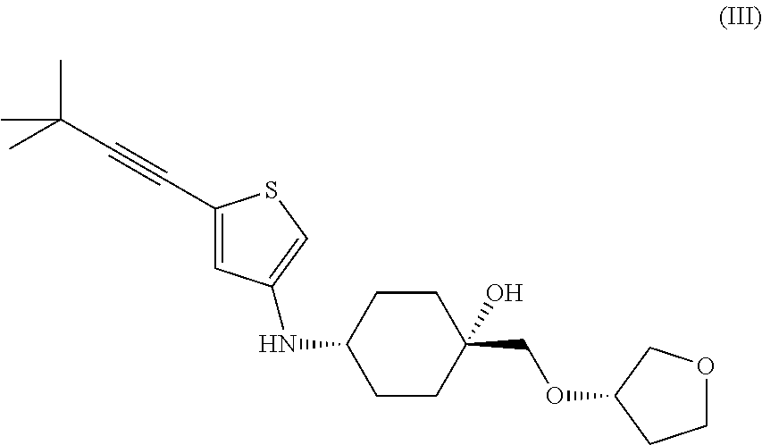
C1CC(COC2COCC2)(O)CCC1NC1=CSC(C#CC(C)(C)C)=C1
